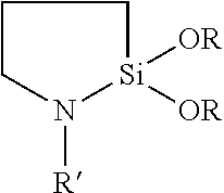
C1CN([R])[Si]([OR])([OR])C1
